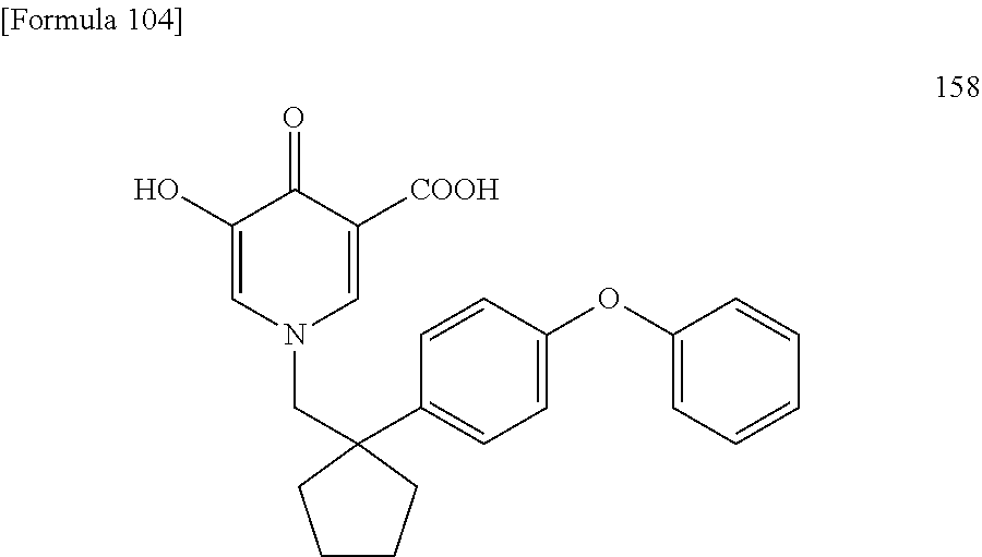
O=C1C([COOH])=CN(CC2(C3=CC=C(OC4=CC=CC=C4)C=C3)CCCC2)C=C1O
